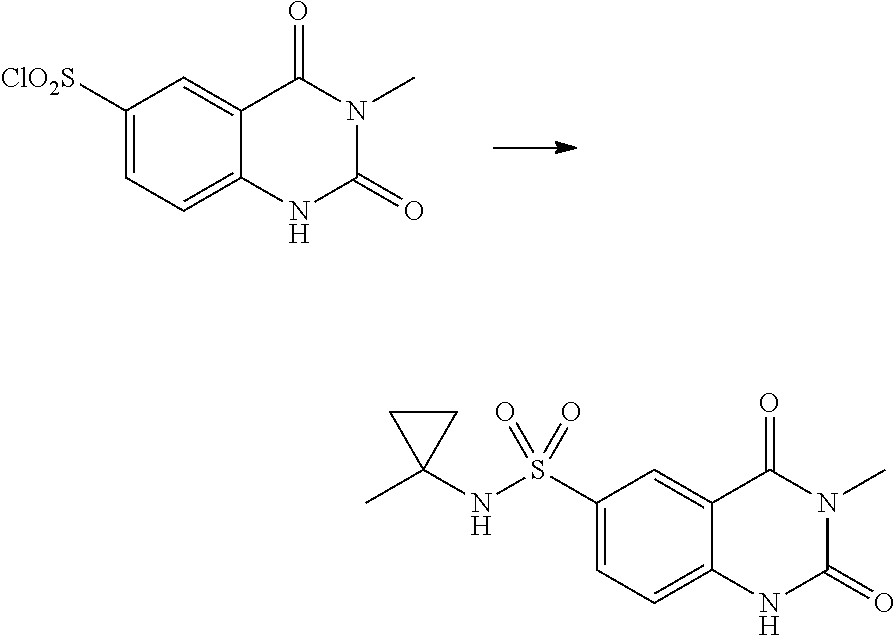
C1([ClO2S])=CC=C2C(=C1)C(=O)N(C)C(=O)N2.C1(S(NC2(C)CC2)(=O)=O)=CC=C2C(=C1)C(=O)N(C)C(=O)N2
